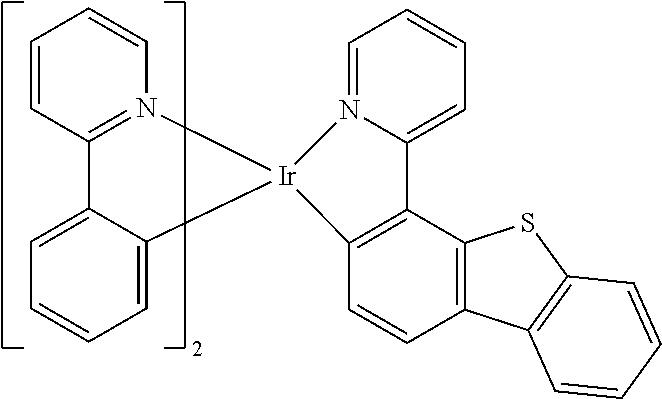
C12=CC=CC=C1[Ir]1(N3=C2C=CC=C3)N2=CC=CC=C2C2=C1C=CC1=C2SC2=C1C=CC=C2
